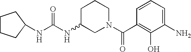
C(=O)(C1=C(O)C(N)=CC=C1)N1CC(NC(NC2CCCC2)=O)CCC1
